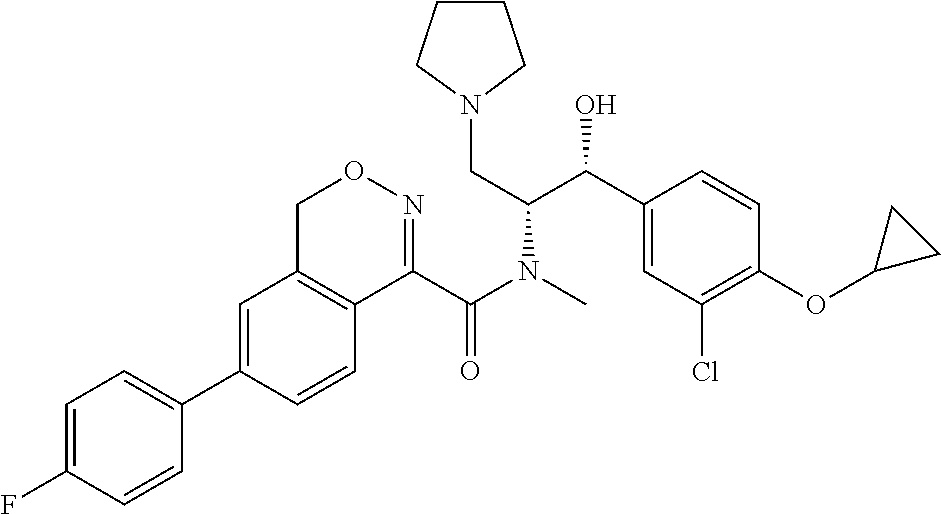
C1=C(C2=CC=C(F)C=C2)C=CC2=C1CON=C2C(N(C(C(C1=CC(Cl)=C(OC2CC2)C=C1)O)CN1CCCC1)C)=O
